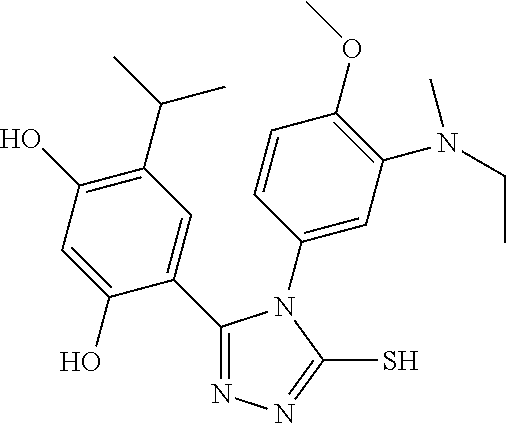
C1(C(C)C)=C(O)C=C(O)C(C2=NN=C(S)N2C2=CC(N(C)CC)=C(OC)C=C2)=C1
